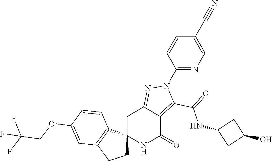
C12(NC(=O)C3=C(C(=O)NC4CC(O)C4)N(C4=NC=C(C#N)C=C4)N=C3C1)CCC1=C2C=CC(OCC(F)(F)F)=C1
